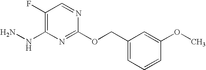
C1(F)=C(NN)N=C(OCC2=CC=CC(OC)=C2)N=C1
